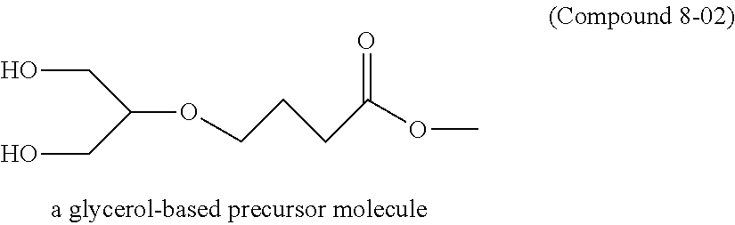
OCC(CO)OCCCC(OC)=O
